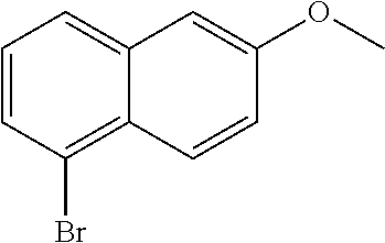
C1=CC(Br)=C2C(=C1)C=C(OC)C=C2
